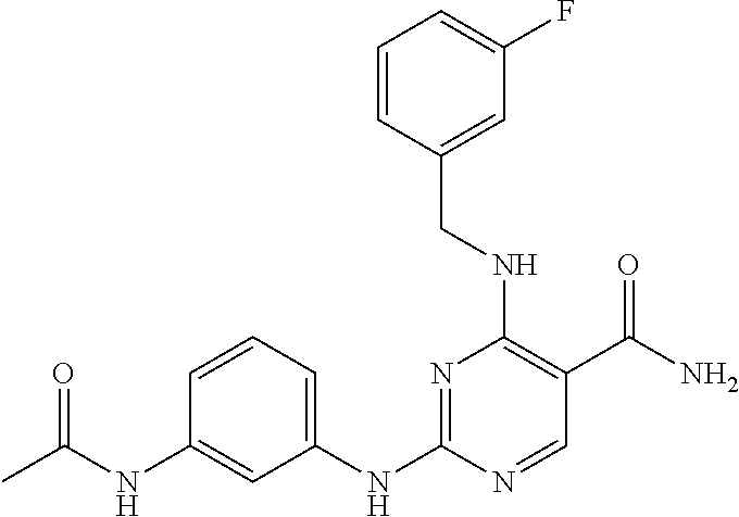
N1=C(NC2=CC=CC(NC(C)=O)=C2)N=CC(C(N)=O)=C1NCC1=CC(F)=CC=C1
